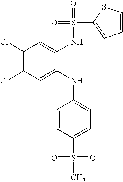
C1(Cl)=C(Cl)C=C(NC2=CC=C(S(C)(=O)=O)C=C2)C(NS(=O)(=O)C2=CC=CS2)=C1
